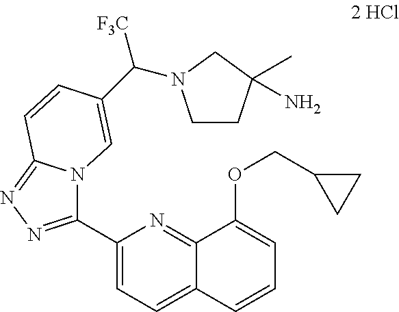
C1(C2=NN=C3N2C=C(C([F3C])N2CCC(C)(N)C2)C=C3)=CC=C2C(=N1)C(OCC1CC1)=CC=C2
